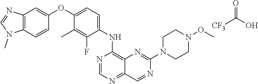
C12=C(C=CC(OC3=CC=C(NC4=C5C(=NC=N4)C=NC(N4CCN(OC)CC4)=N5)C(F)=C3C)=C1)N(C)C=N2.[CF3]C(O)=O
